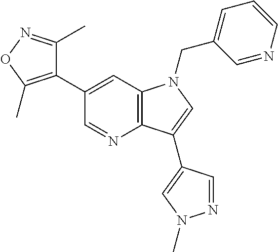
C1(C2=C(C)ON=C2C)=CC2=C(N=C1)C(C1=CN(C)N=C1)=CN2CC1=CC=CN=C1
